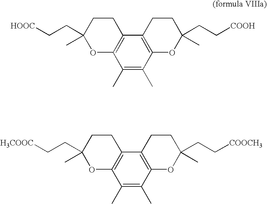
C1(C)=C(C)C2=C(C3=C1OC(C)(CC[HOOC])CC3)CCC(CC[COOH])(C)O2.C1(C)=C(C)C2=C(C3=C1OC(C)(CC[H3COOC])CC3)CCC(CC[COOCH3])(C)O2
